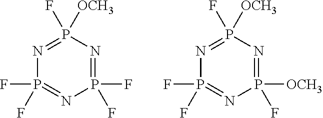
P1(F)(F)=NP(F)([OCH3])=NP(F)(F)=N1.P1([OCH3])(F)=NP(F)([OCH3])=NP(F)(F)=N1
